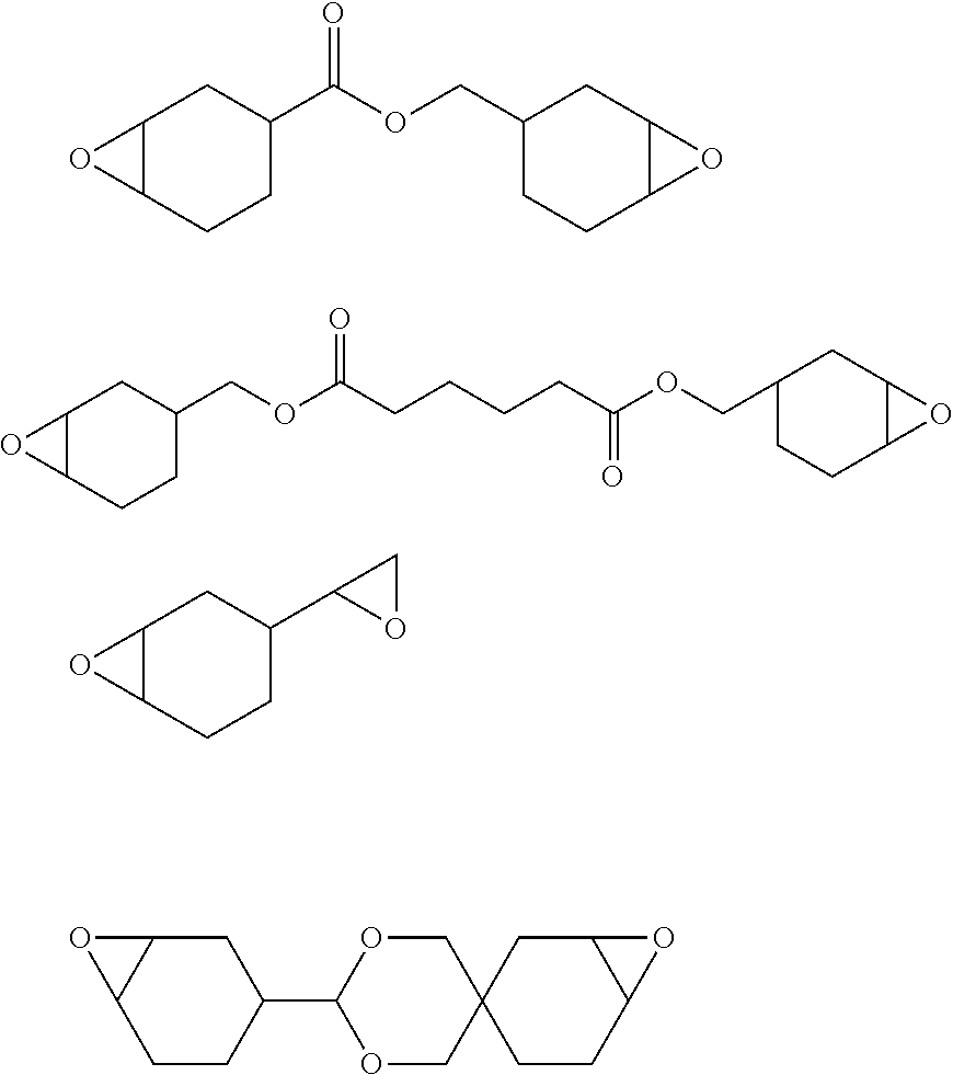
C12C(CCC(C(OCC3CCC4C(C3)O4)=O)C1)O2.C12C(CCC(COC(CCCCC(OCC3CCC4C(C3)O4)=O)=O)C1)O2.C12C(CCC(C3OC3)C1)O2.O1CC2(COC1C1CC3C(CC1)O3)CCC1C(C2)O1
